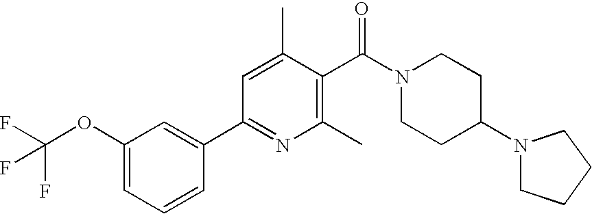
C1(OC(F)(F)F)=CC=CC(C2=NC(C)=C(C(N3CCC(N4CCCC4)CC3)=O)C(C)=C2)=C1
